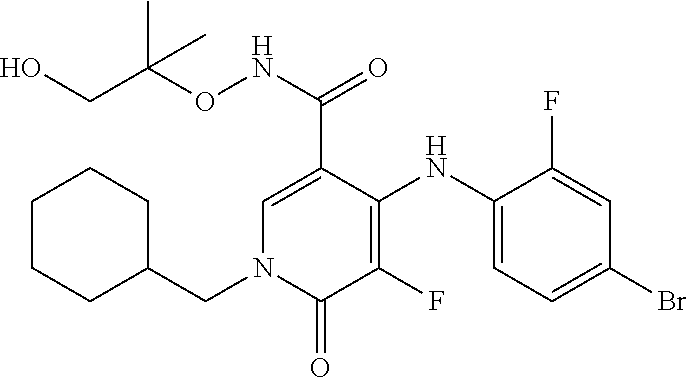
C1=C(C(NOC(CO)(C)C)=O)C(NC2=CC=C(Br)C=C2F)=C(F)C(=O)N1CC1CCCCC1
